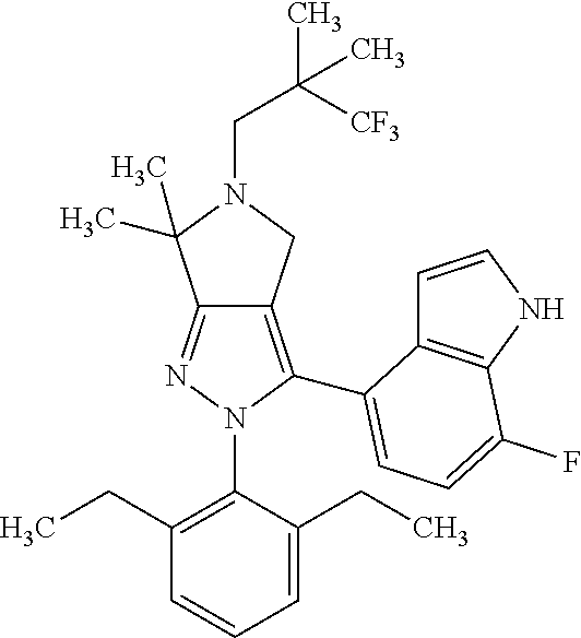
C12=NN(C3=C(CC)C=CC=C3CC)C(C3=CC=C(F)C4=C3C=CN4)=C1CN(CC([CF3])(C)C)C2(C)C
